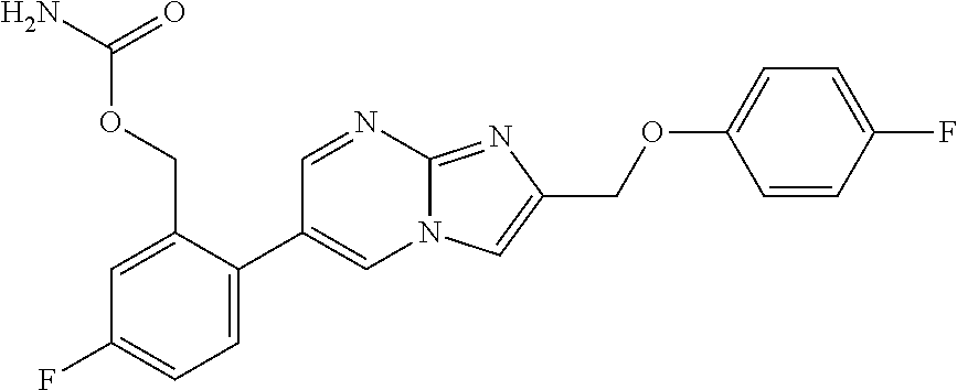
C1=C(C2=CN3C(=NC(COC4=CC=C(F)C=C4)=C3)N=C2)C(COC(N)=O)=CC(F)=C1
